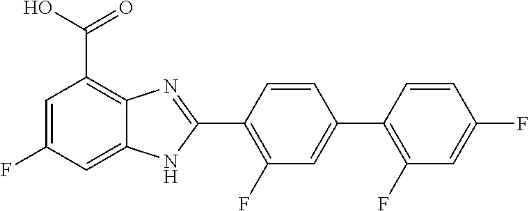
C1(F)=C(C2=NC3=C(C(O)=O)C=C(F)C=C3N2)C=CC(C2=C(F)C=C(F)C=C2)=C1
